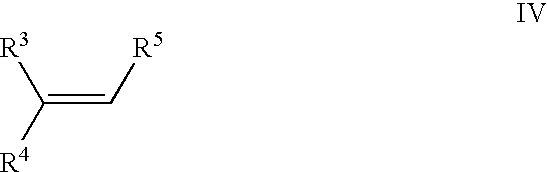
C(=C[R5])([R3])[R4]
